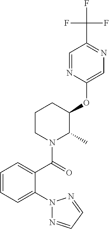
C1=CC=C(N2N=CC=N2)C(C(=O)N2C(C)C(OC3=CN=C(C(F)(F)F)C=N3)CCC2)=C1
